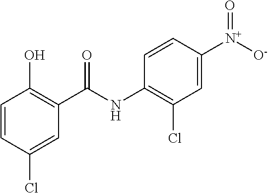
C1=CC(Cl)=CC(C(NC2=C(Cl)C=C([N+](=O)[O-])C=C2)=O)=C1O
